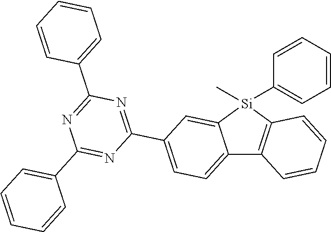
C12=C([Si](C)(C3=CC=CC=C3)C3=CC(C4=NC(C5=CC=CC=C5)=NC(C5=CC=CC=C5)=N4)=CC=C13)C=CC=C2
